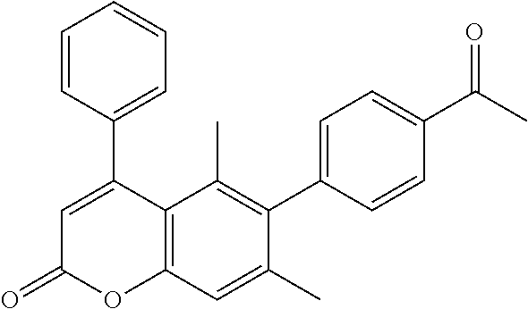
C1(C2=CC(=O)OC3=C2C(C)=C(C2=CC=C(C(C)=O)C=C2)C(C)=C3)=CC=CC=C1
